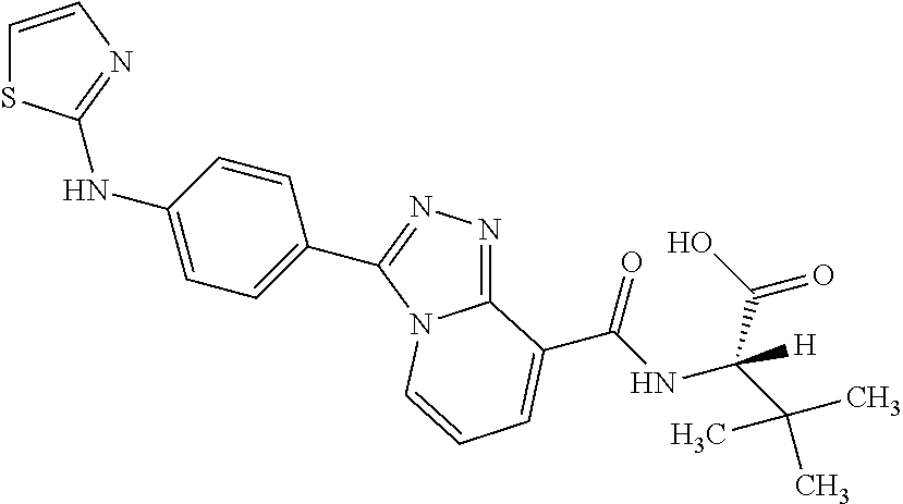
C1=CN=C(NC2=CC=C(C3=NN=C4N3C=CC=C4C(NC(C(C)(C)C)(C(O)=O)[H])=O)C=C2)S1
